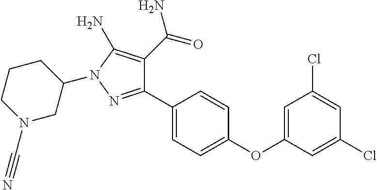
C1(C2=CC=C(OC3=CC(Cl)=CC(Cl)=C3)C=C2)=NN(C2CCCN(C#N)C2)C(N)=C1C(=O)N
